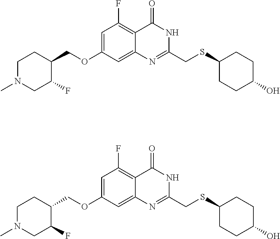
C1(F)CN(C)CCC1COC1=CC(F)=C2C(=O)NC(CSC3CCC(O)CC3)=NC2=C1.C1(CSC2CCC(O)CC2)=NC2=CC(OCC3C(F)CN(C)CC3)=CC(F)=C2C(=O)N1
